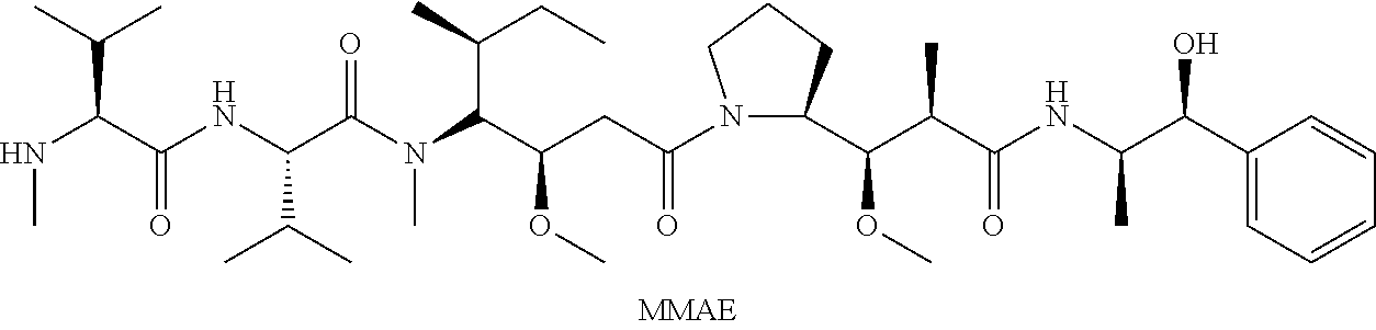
N(C)C(C(=O)NC(C(C)C)C(N(C)C(C(CC)C)C(OC)CC(=O)N1C(C(C(C)C(=O)NC(C)C(C2=CC=CC=C2)O)OC)CCC1)=O)C(C)C
